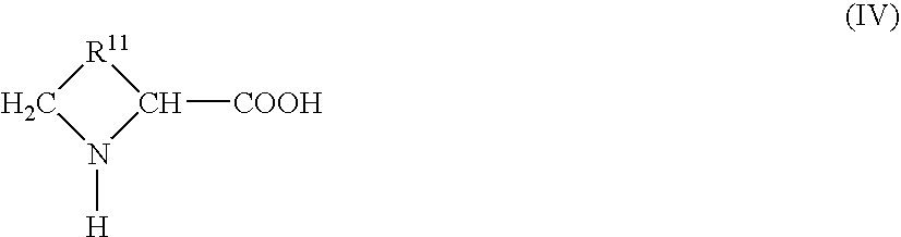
[R11]1CN([H])C1[COOH]
